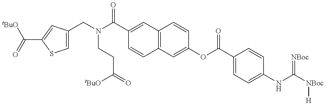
C1=C(CN(C(C2=CC3=C(C=C2)C=C(OC(C2=CC=C(NC([NBoc][H])=[NBoc])C=C2)=O)C=C3)=O)CCC(=O)[tBuO])C=C(C(=O)[tBuO])S1
